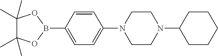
C1(C)(C)C(C)(C)OB(C2=CC=C(N3CCN(C4CCCCC4)CC3)C=C2)O1
